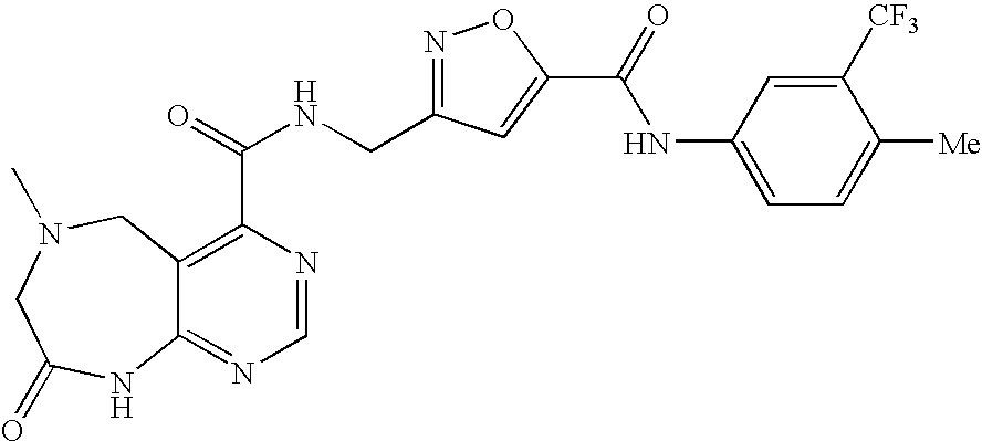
C12=NC=NC(C(=O)NCC3=NOC(C(=O)NC4=CC=C([Me])C([CF3])=C4)=C3)=C1CN(C)CC(=O)N2
